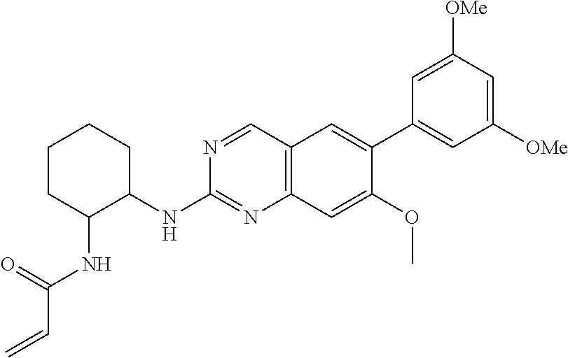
N1=CC2=C(N=C1NC1CCCCC1NC(C=C)=O)C=C(OC)C(C1=CC([OMe])=CC([OMe])=C1)=C2
